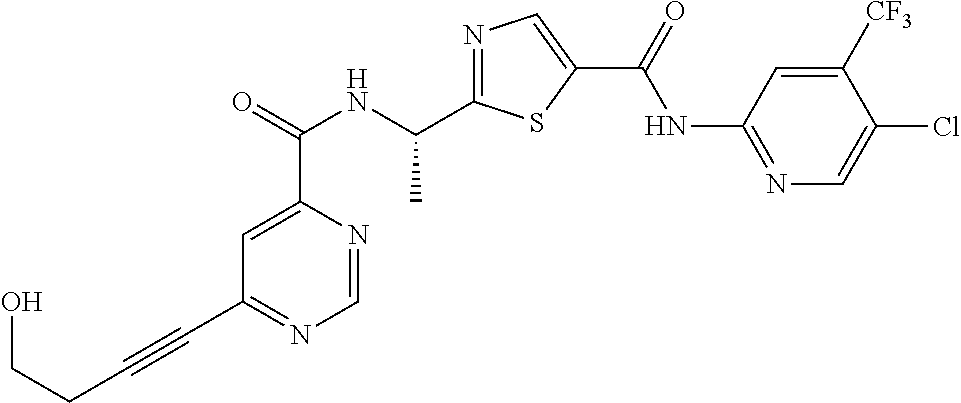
C1=NC(C(=O)NC(C2=NC=C(C(=O)NC3=NC=C(Cl)C([CF3])=C3)S2)C)=CC(C#CCCO)=N1
